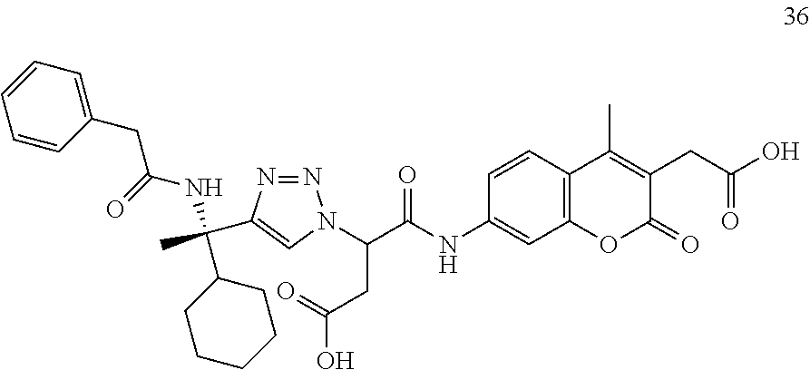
C1=CC2=C(C=C1NC(=O)C(CC(=O)O)N1N=NC(C(NC(=O)CC3=CC=CC=C3)(C)C3CCCCC3)=C1)OC(=O)C(CC(=O)O)=C2C
